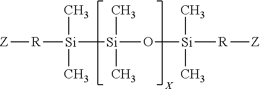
[Z][R][Si](C)(C)[Si](C)(C)O[Si](C)(C)[R][Z]
